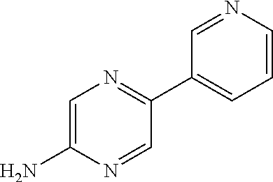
C1=C(N)N=CC(C2=CC=CN=C2)=N1
